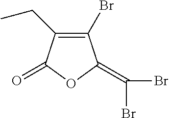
C1(Br)=C(CC)C(=O)OC1=C(Br)Br
